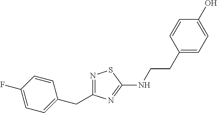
N1=C(CC2=CC=C(F)C=C2)N=C(NCCC2=CC=C(O)C=C2)S1
